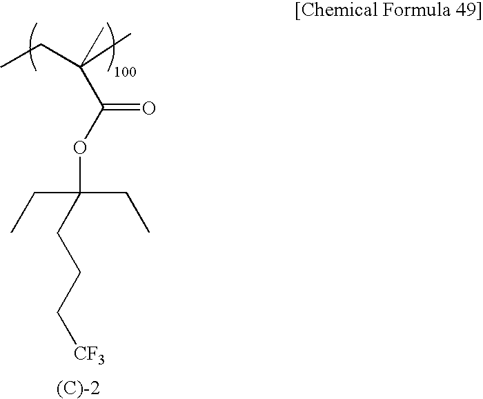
CCC(C)(C)C(OC(CC)(CC)CCC[CF3])=O
